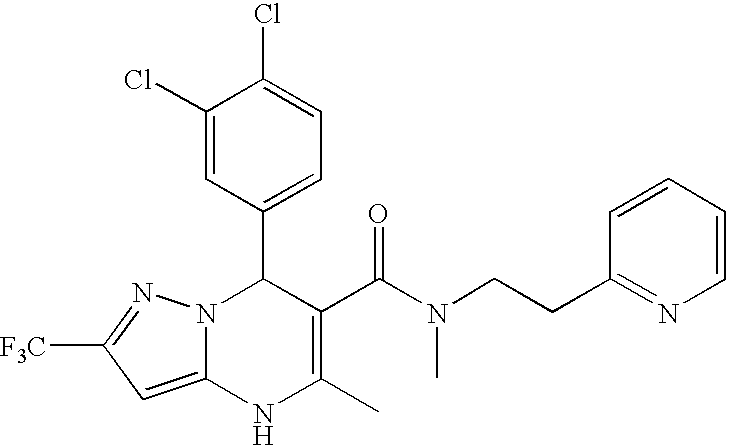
C1(Cl)=CC(C2N3C(=CC([F3C])=N3)NC(C)=C2C(N(C)CCC2=NC=CC=C2)=O)=CC=C1Cl
